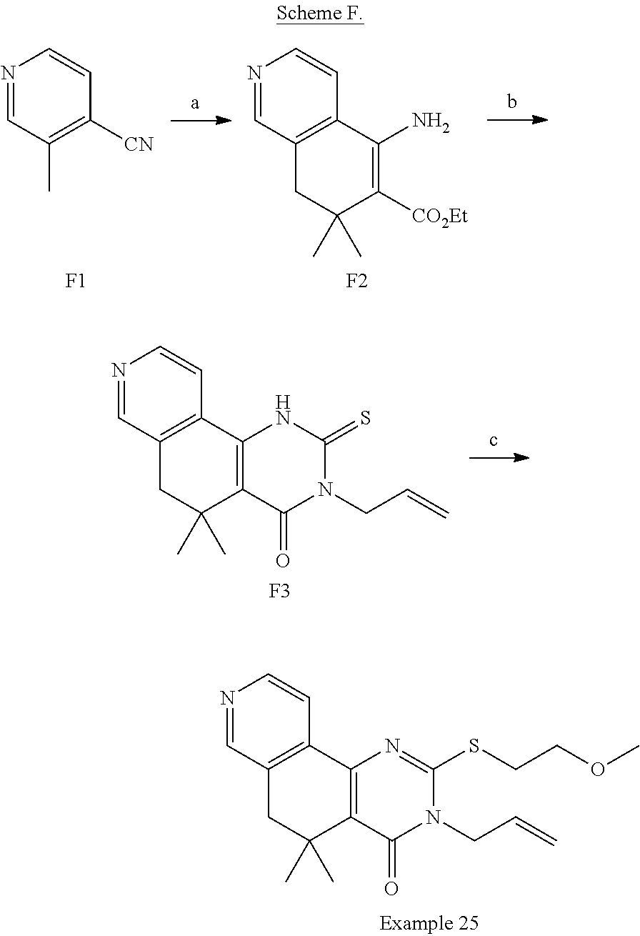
N1=CC(C)=C([CN])C=C1.N1=CC2=C(C=C1)C(N)=C([CO2Et])C(C)(C)C2.[F2].[F1].N1=CC2=C(C=C1)C1=C(C(C)(C)C2)C(=O)N(CC=C)C(=S)N1.[F3].N1=CC2=C(C=C1)C1=C(C(C)(C)C2)C(=O)N(CC=C)C(SCCOC)=N1
